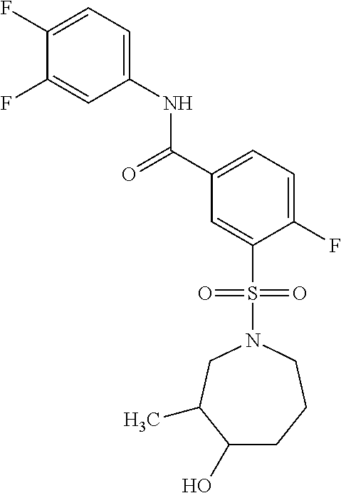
C(C1=CC=C(F)C(S(N2CCCC(O)C(C)C2)(=O)=O)=C1)(=O)NC1=CC=C(F)C(F)=C1
